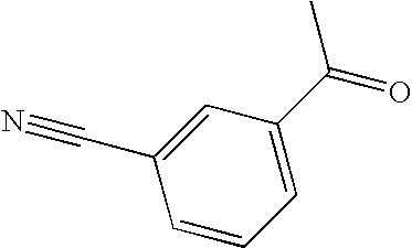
C1(C#N)=CC(C(=O)C)=CC=C1
